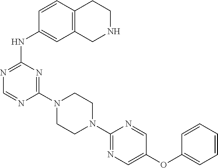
C1(N2CCN(C3=NC=C(OC4=CC=CC=C4)C=N3)CC2)=NC(NC2=CC3=C(C=C2)CCNC3)=NC=N1
